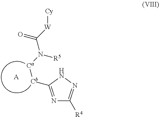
[A].[Ca]([Cb]C1=NC([R4])=NN1)N(C([W][Cy])=O)[R5]
